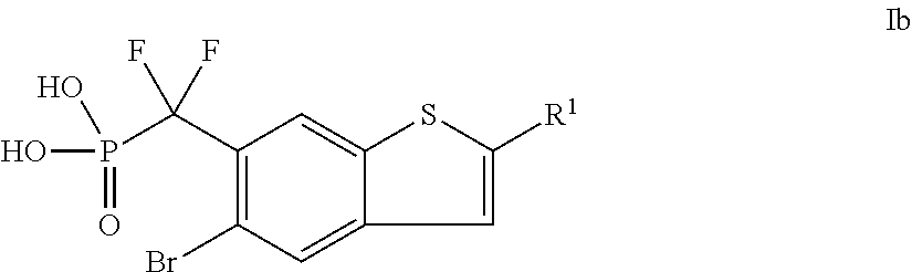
C1(Br)=C(C(P(O)(=O)O)(F)F)C=C2C(=C1)C=C([R1])S2
